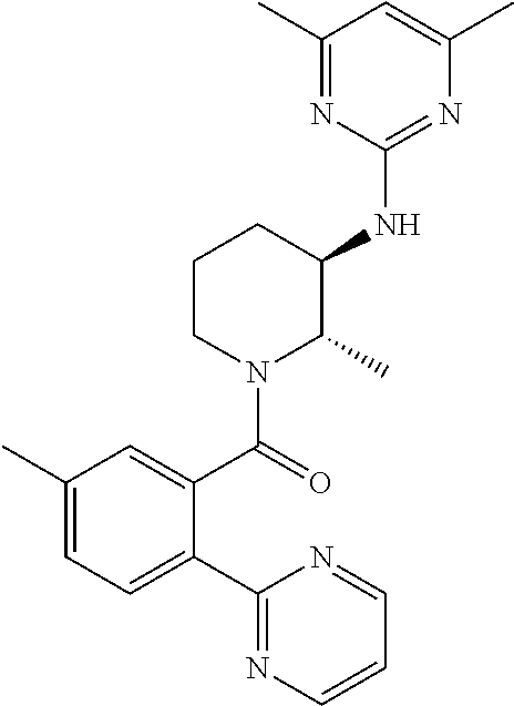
C1(C2=CC=C(C)C=C2C(N2C(C)C(NC3=NC(C)=CC(C)=N3)CCC2)=O)=NC=CC=N1
